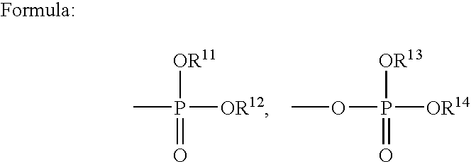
CP([OR12])(=O)[OR11].O(P([OR14])(=O)[OR13])C
